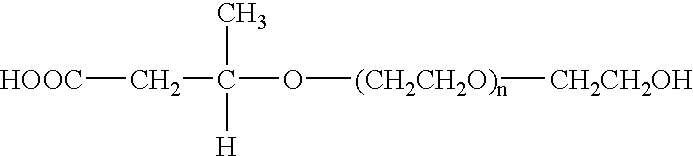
[HOOC]CC(O[(CH2CH2O)n][CH2CH2OH])(C)[H]
